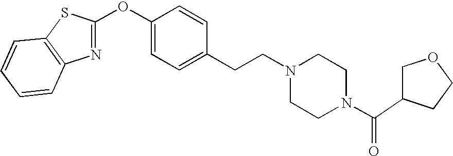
N1=C(OC2=CC=C(CCN3CCN(C(=O)C4COCC4)CC3)C=C2)SC2=C1C=CC=C2
